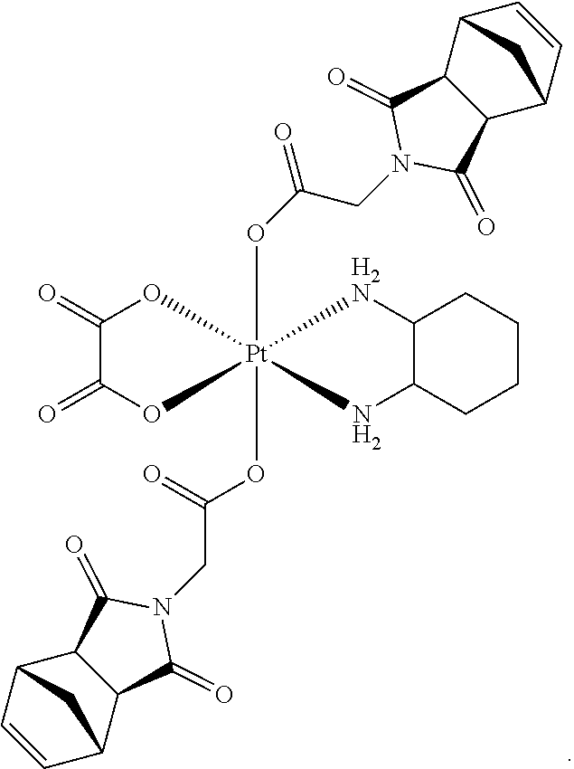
C1(=O)C(=O)O[Pt]2(COC(CN3C(=O)C4C(C3=O)C3C=CC4C3)=O)(OC(CN3C(=O)C4C(C3=O)C3C=CC4C3)=O)(O1)[H2N]C1C(N2)CCCC1
